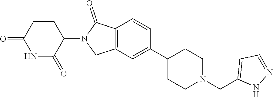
C1=CC2=C(C=C1C1CCN(CC3=CC=NN3)CC1)CN(C1C(=O)NC(=O)CC1)C2=O
